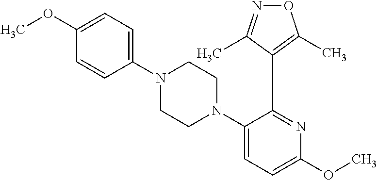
C1(N2CCN(C3=CC=C(OC)N=C3C3=C(C)ON=C3C)CC2)=CC=C(OC)C=C1
